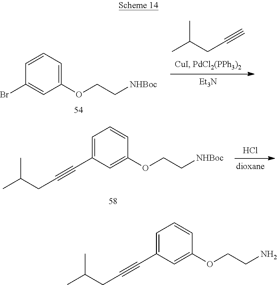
CC(CC#C)C.[Et3N].C1(OCC[NHBoc])=CC=CC(Br)=C1.Cl.CC(CC#CC1=CC=CC(OCC[NHBoc])=C1)C.CC(CC#CC1=CC=CC(OCCN)=C1)C
